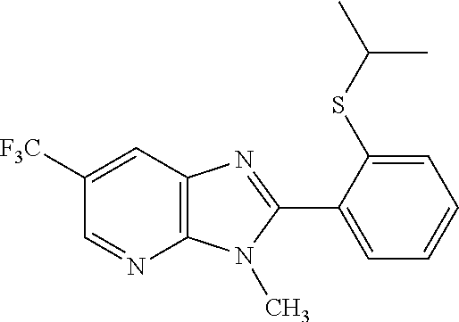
C1=NC2=C(C=C1[F3C])N=C(C1=CC=CC=C1SC(C)C)N2C
